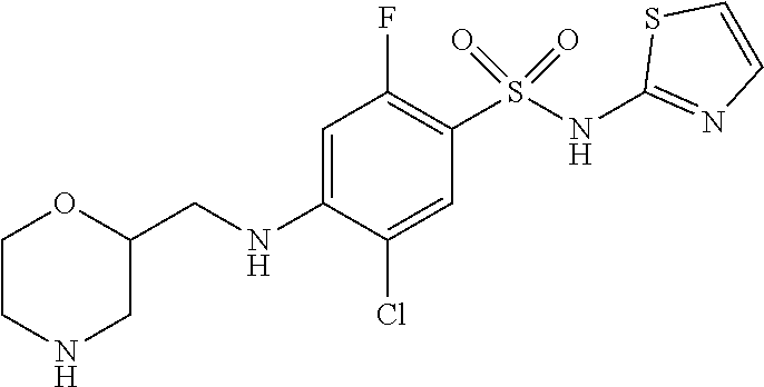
C1=C(NCC2OCCNC2)C(Cl)=CC(S(NC2=NC=CS2)(=O)=O)=C1F
